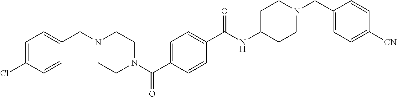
C1(CN2CCN(C(C3=CC=C(C(NC4CCN(CC5=CC=C([CN])C=C5)CC4)=O)C=C3)=O)CC2)=CC=C(Cl)C=C1
